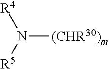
N([(CHR30)m])([R5])[R4]
